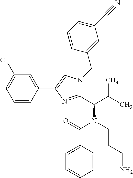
C1=CC(C2=CN(CC3=CC(C#N)=CC=C3)C(C(C(C)C)N(CCCN)C(=O)C3=CC=CC=C3)=N2)=CC(Cl)=C1
